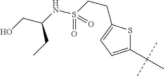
C1(C(C)(C)C)=CC=C(CCS(NC(CO)CC)(=O)=O)S1
